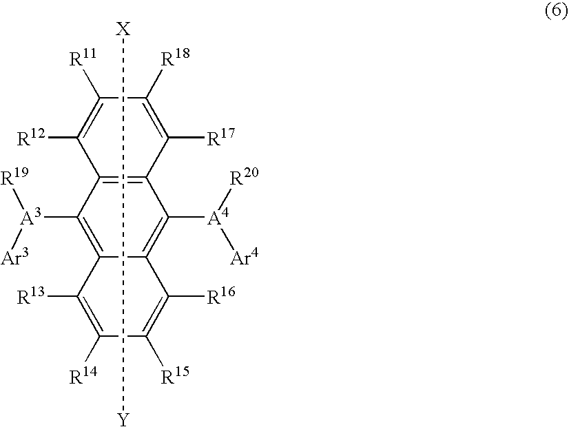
C1([R18])=C([R17])C2=C(C([R12])=C1[R11])C([A3]([R19])[Ar3])=C1C(=C2[A4]([R20])[Ar4])C([R16])=C([R15])C([R14])=C1[R13].[X][Y]
